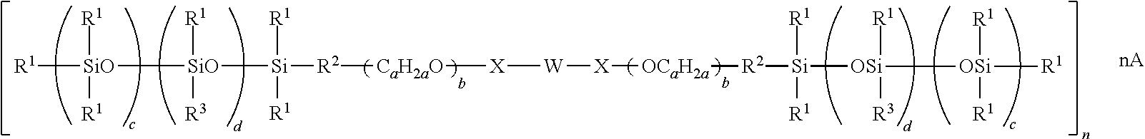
[CaH2aO]([X][W][X][OCaH2a][R2][Si]([OSi]([OSi]([R1])([R1])[R1])([R1])[R3])([R1])[R1])[R2]([Si]([SiO]([SiO]([R1])([R1])[R1])([R1])[R3])([R1])[R1])C
